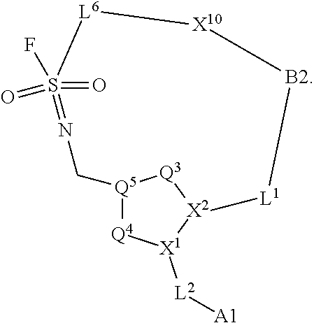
S1(=O)(=O)(F)=NC[Q5]2[Q4][X1]([L2][A1])[X2]([Q3]2)[L1][B2][X10][L6]1
